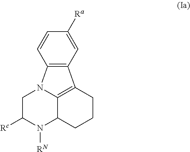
C12=C(C3=C4C(N([RN])C([Rc])CN14)CCC3)C=C([Ra])C=C2
